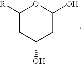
C1([R])CC(O)CC(O)O1
